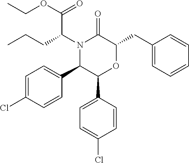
N1(C(CCC)C(OCC)=O)C(C2=CC=C(Cl)C=C2)C(C2=CC=C(Cl)C=C2)OC(CC2=CC=CC=C2)C1=O
